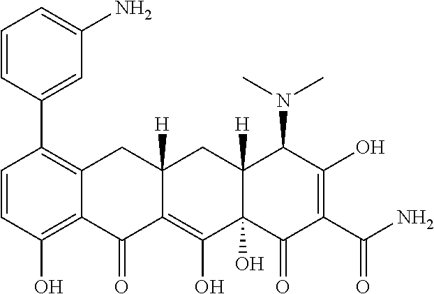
C1=CC(O)=C2C(=C1C1=CC(N)=CC=C1)CC1([H])C(=C(O)C3(O)C([H])(C1)C(N(C)C)C(O)=C(C(N)=O)C3=O)C2=O
